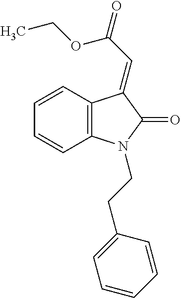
C1=CC2=C(C=C1)N(CCC1=CC=CC=C1)C(=O)C2=CC(=O)OCC
